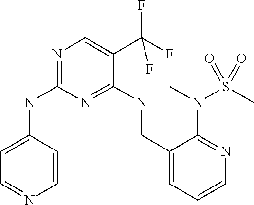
N1=C(NC2=CC=NC=C2)N=C(NCC2=CC=CN=C2N(C)S(C)(=O)=O)C(C(F)(F)F)=C1
